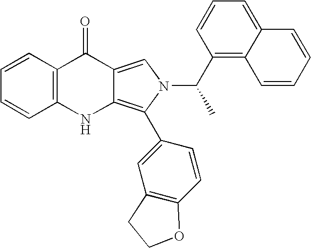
C12=C(C=CC=C1)C(=O)C1=CN(C(C3=C4C(=CC=C3)C=CC=C4)C)C(C3=CC4=C(C=C3)OCC4)=C1N2
